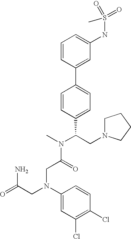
C1=CC(C2=CC=C(C(CN3CCCC3)N(C)C(=O)CN(CC(=O)N)C3=CC(Cl)=C(Cl)C=C3)C=C2)=CC(NS(=O)(=O)C)=C1
